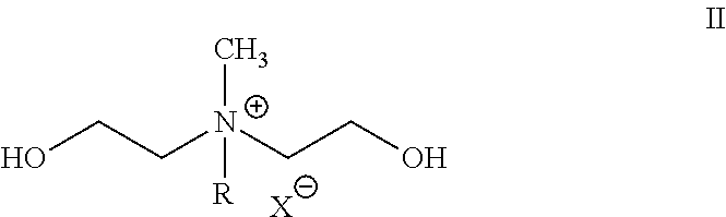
OCC[N+](C)(CCO)[R].[X]
